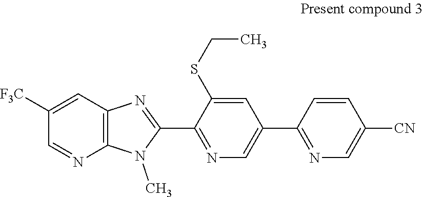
C12=C(C=C([F3C])C=N1)N=C(C1=NC=C(C3=NC=C([CN])C=C3)C=C1SCC)N2C
